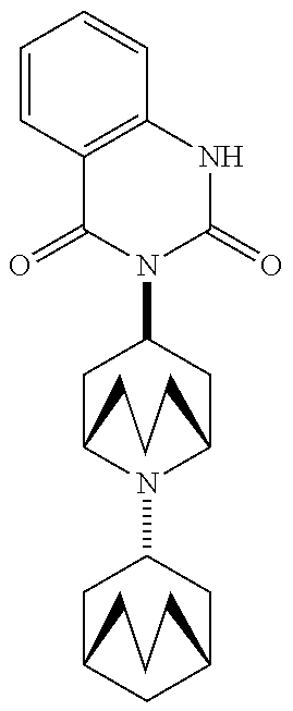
C1=CC2=C(C=C1)NC(=O)N(C1CC3N(C4CC5CC(C4)CCC5)C(C1)CCC3)C2=O
